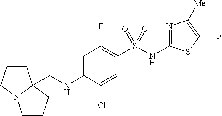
N1=C(NS(C2=C(F)C=C(NCC34CCCN3CCC4)C(Cl)=C2)(=O)=O)SC(F)=C1[Me]
